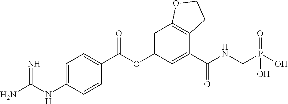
NC(NC1=CC=C(C(OC2=CC3=C(C(C(NCP(O)(=O)O)=O)=C2)CCO3)=O)C=C1)=N
